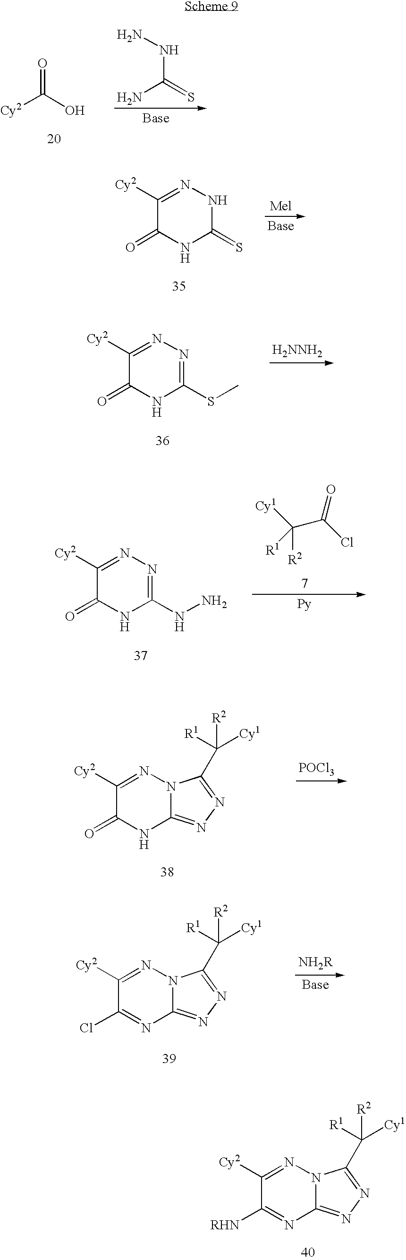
C12=NN=C(C([R2])([Cy1])[R1])N1N=C([Cy2])C([RHN])=N2.[Cy2]C(O)=O.NC(=S)NN.C1(=S)NN=C([Cy2])C(=O)N1.[Mel].[H2NNH2].C1(SC)=NN=C([Cy2])C(=O)N1.[Cy1]C(C(Cl)=O)([R1])[R2].[Py].C1(NN)=NN=C([Cy2])C(=O)N1.[POCl3].C12=NN=C(C([R2])([Cy1])[R1])N1N=C([Cy2])C(=O)N2.[NH2R].C12=NN=C(C([R2])([Cy1])[R1])N1N=C([Cy2])C(Cl)=N2
